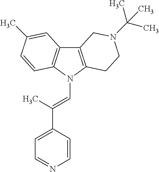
C12=C(N(C=C(C3=CC=NC=C3)C)C3=C1C=C(C)C=C3)CCN(C(C)(C)C)C2
